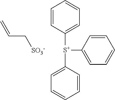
C1([S+](C2=CC=CC=C2)C2=CC=CC=C2)=CC=CC=C1.C(C[SO3-])=C
